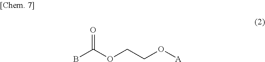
BC(OCCO[A])=O
